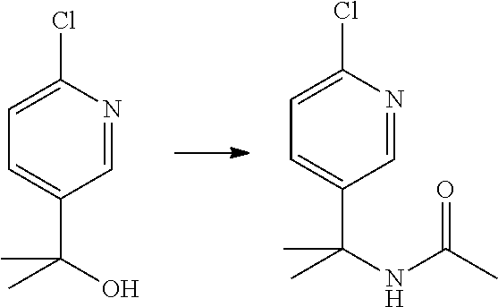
C1=C(C(NC(C)=O)(C)C)C=NC(Cl)=C1.C1=C(C(O)(C)C)C=NC(Cl)=C1
